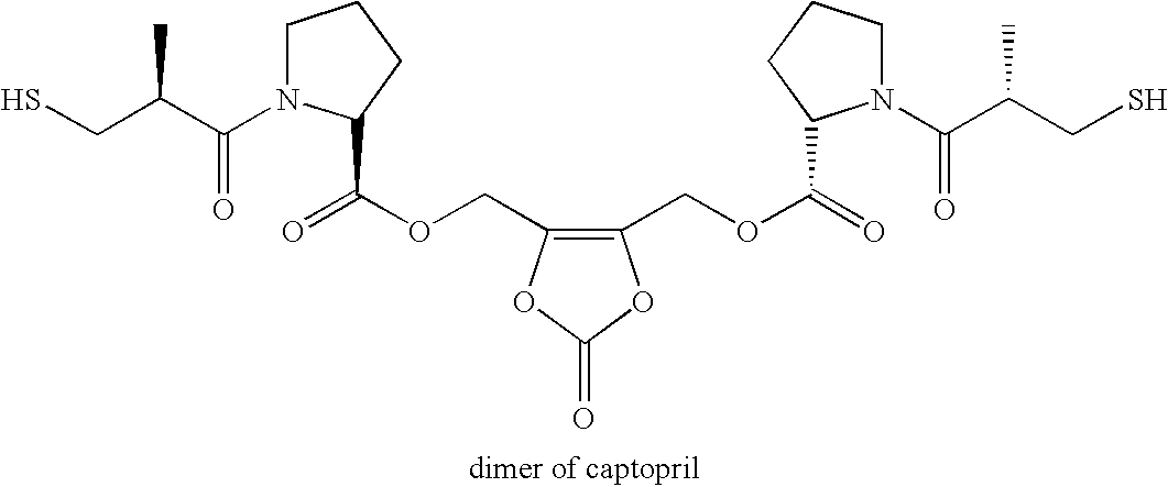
SCC(C(=O)N1CCCC1C(OCC1=C(COC(=O)C2N(C(=O)C(C)CS)CCC2)OC(=O)O1)=O)C
